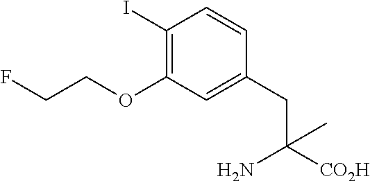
C1(I)=C(OCCF)C=C(CC([CO2H])(N)C)C=C1
